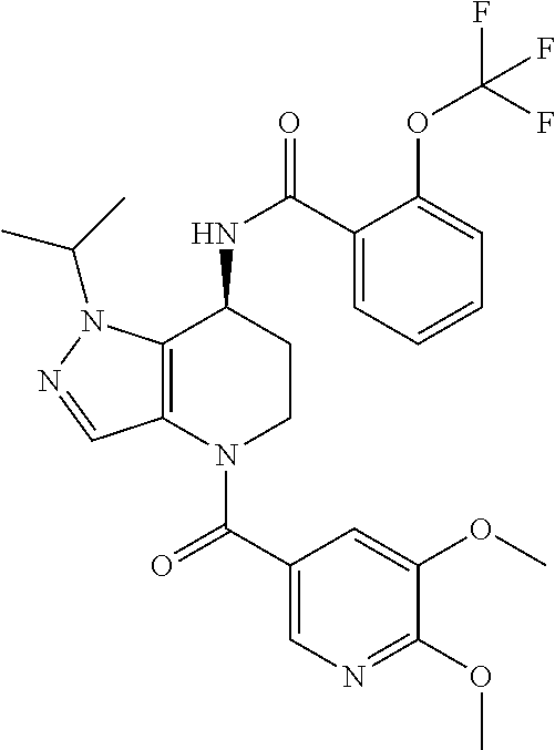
C1(C(=O)N2CCC(NC(=O)C3=CC=CC=C3OC(F)(F)F)C3=C2C=NN3C(C)C)=CN=C(OC)C(OC)=C1
